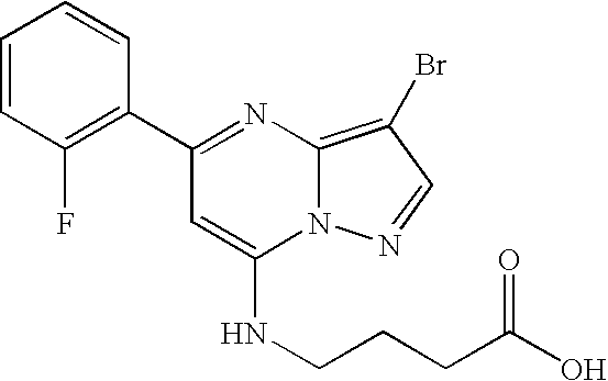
C1(C2=NC3=C(Br)C=NN3C(NCCCC(O)=O)=C2)=C(F)C=CC=C1
